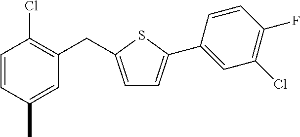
C1=CC(C)=CC(CC2=CC=C(C3=CC(Cl)=C(F)C=C3)S2)=C1Cl
